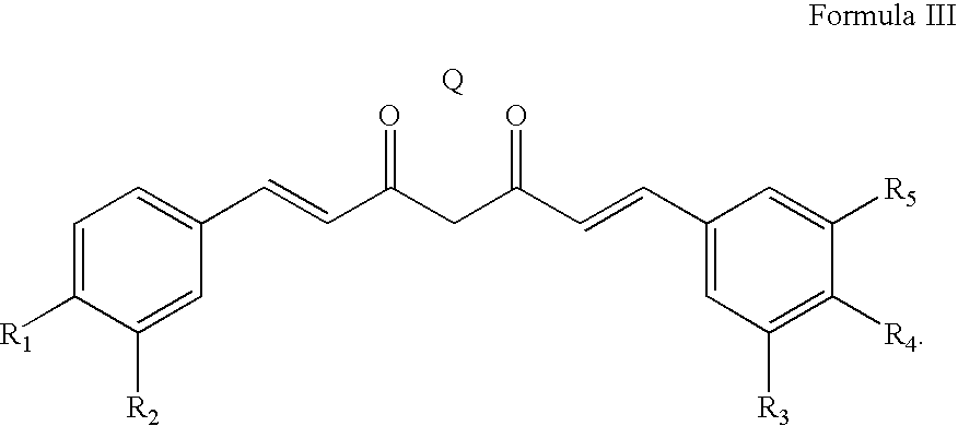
C1=C([R1])C([R2])=CC(C=CC(CC(C=CC2=CC([R3])=C([R4])C([R5])=C2)=O)=O)=C1.[Q]
